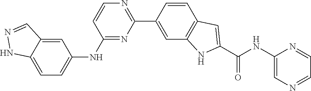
N1=CC=NC(NC(C2=CC3=C(N2)C=C(C2=NC=CC(NC4=CC=C5NN=CC5=C4)=N2)C=C3)=O)=C1
